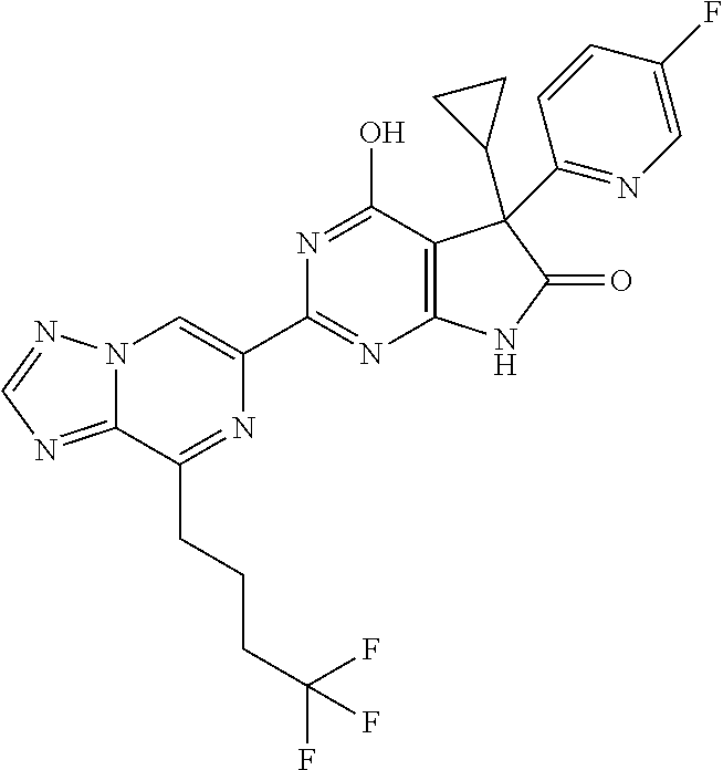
C12=NC=NN1C=C(C1=NC3=C(C(O)=N1)C(C1CC1)(C1=NC=C(F)C=C1)C(=O)N3)N=C2CCCC(F)(F)F
